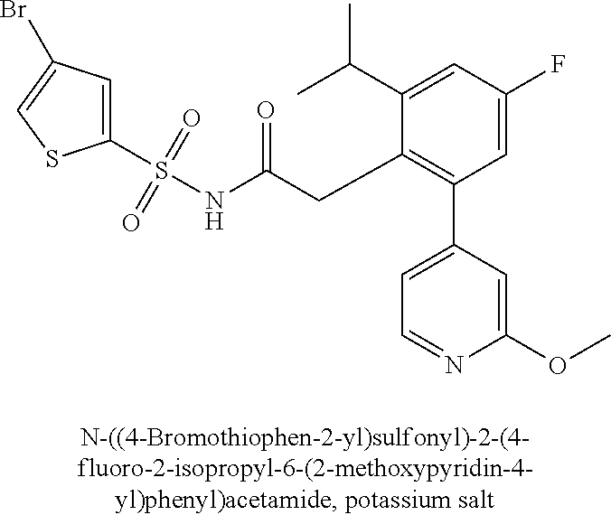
C1(S(NC(CC2=C(C3=CC=NC(OC)=C3)C=C(F)C=C2C(C)C)=O)(=O)=O)=CC(Br)=CS1
